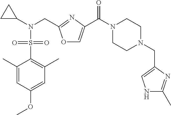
C1(C)=CC(OC)=CC(C)=C1S(=O)(N(C1CC1)CC1=NC(C(N2CCN(CC3=CNC(C)=N3)CC2)=O)=CO1)=O
